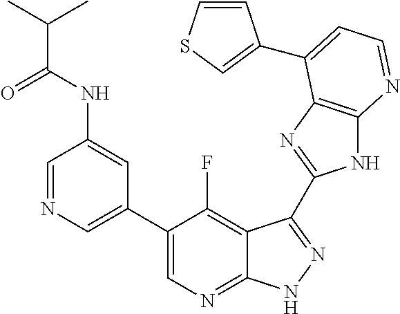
C1=NC=C(C2=CN=C3C(=C2F)C(C2=NC4=C(N2)N=CC=C4C2=CSC=C2)=NN3)C=C1NC(C(C)C)=O
